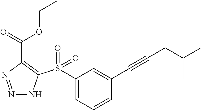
N1=NC(C(=O)OCC)=C(S(C2=CC=CC(C#CCC(C)C)=C2)(=O)=O)N1
